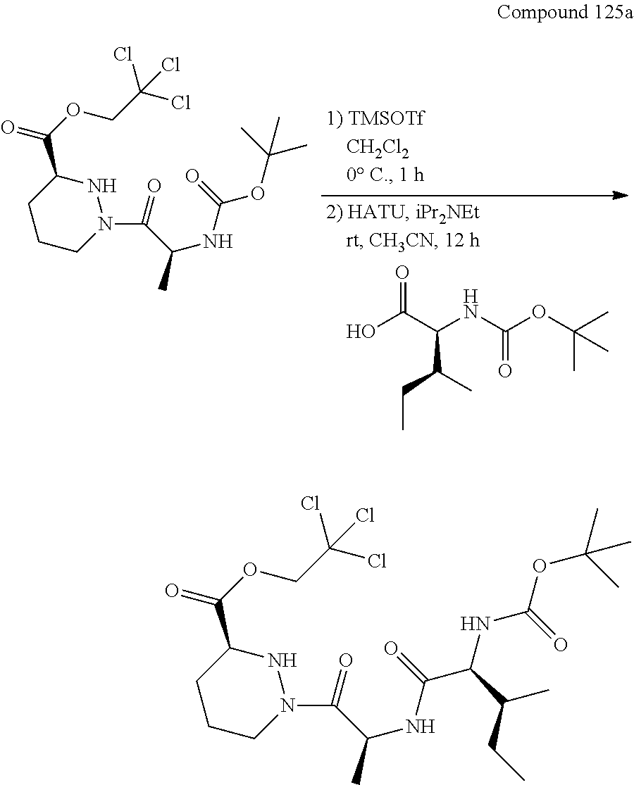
O=C(O)C(C(CC)C)NC(OC(C)(C)C)=O.N1(C(=O)C(NC(=O)OC(C)(C)C)C)NC(C(=O)OCC(Cl)(Cl)Cl)CCC1.N1(C(=O)C(NC(=O)C(NC(=O)OC(C)(C)C)C(C)CC)C)NC(C(=O)OCC(Cl)(Cl)Cl)CCC1
